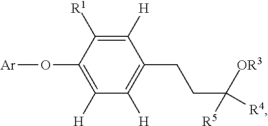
C1([H])=C([R1])C(O[Ar])=C([H])C([H])=C1CCC([OR3])([R4])[R5]
